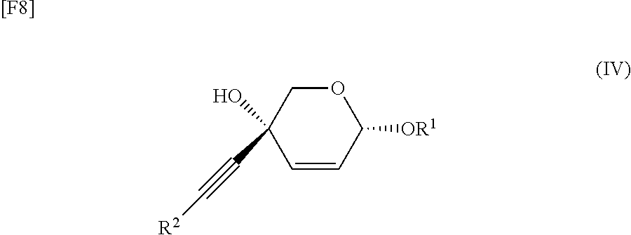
C1(C#C[R2])(O)C=CC([OR1])OC1.[[F8]]
